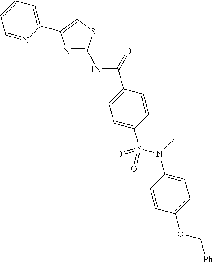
C(=O)(C1=CC=C(S(N(C2=CC=C(OC[Ph])C=C2)C)(=O)=O)C=C1)NC1=NC(C2=CC=CC=N2)=CS1
